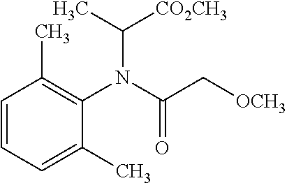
C1=CC=C(C)C(N(C(C[OCH3])=O)C([CO2CH3])C)=C1C
